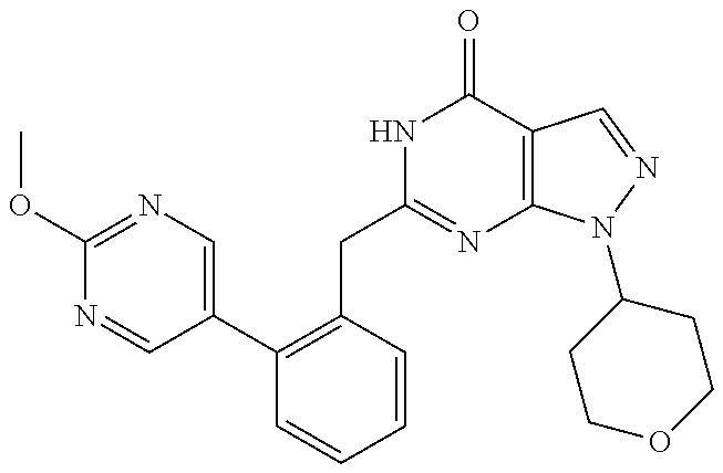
C1(OC)=NC=C(C2=C(CC3=NC4=C(C(=O)N3)C=NN4C3CCOCC3)C=CC=C2)C=N1
